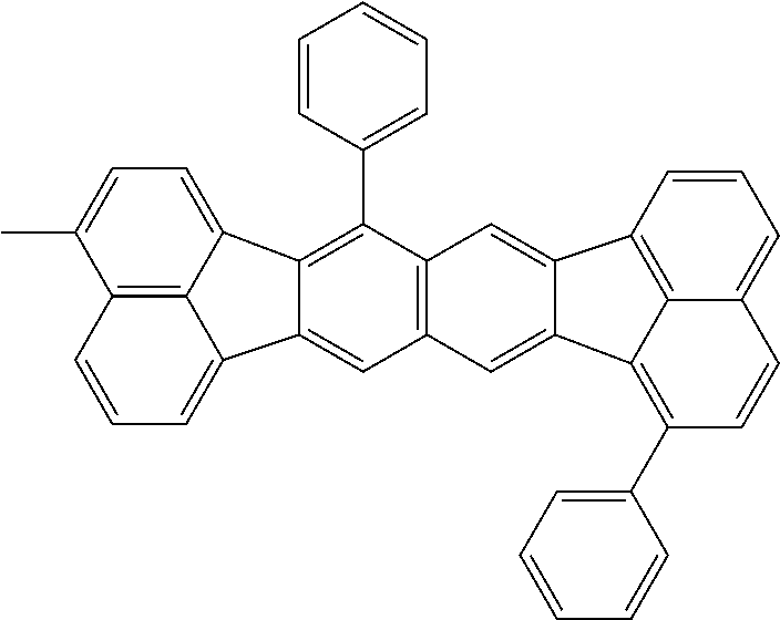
C1=CC2=C3C(=C1)C=CC(C1=CC=CC=C1)=C3C1=CC3=C(C=C21)C(C1=CC=CC=C1)=C1C2=CC=C(C)C4=C2C(=CC=C4)C1=C3
